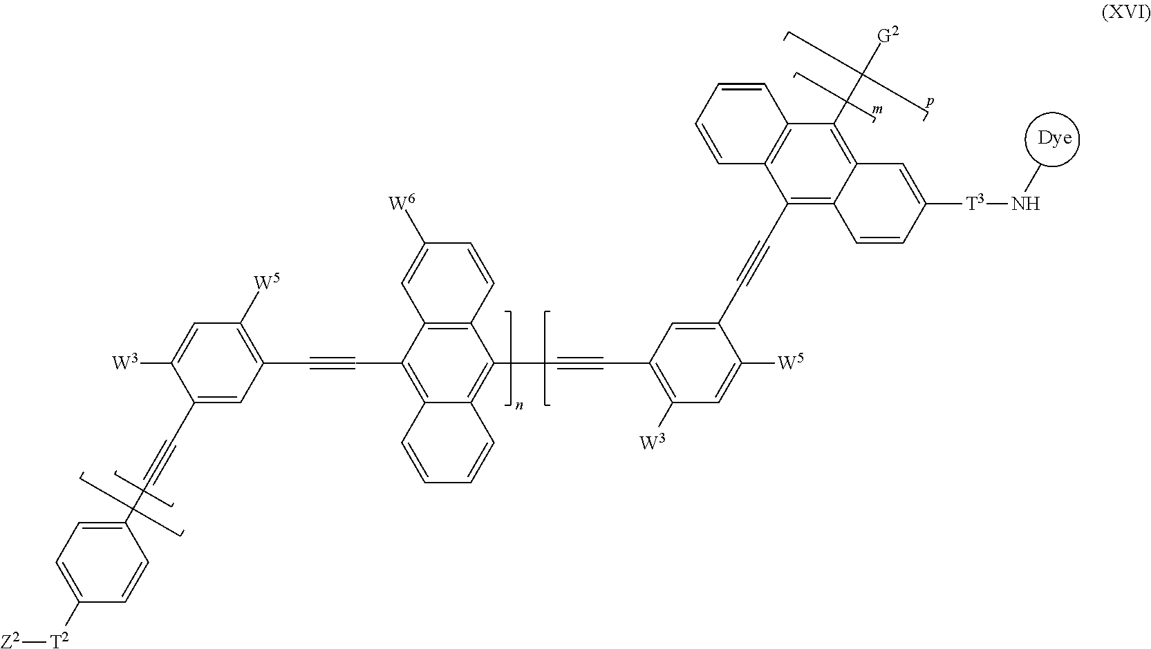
C1(C#CC2=CC=C([T2][Z2])C=C2)=CC(C#CC2=C3C(=C(C#CC4=C([W3])C=C([W5])C(C#CC5=C6C(=C([G2])C7=C5C=CC=C7)C=C([T3]NC)C=C6)=C4)C4=C2C=C([W6])C=C4)C=CC=C3)=C([W5])C=C1[W3].[Dye]
